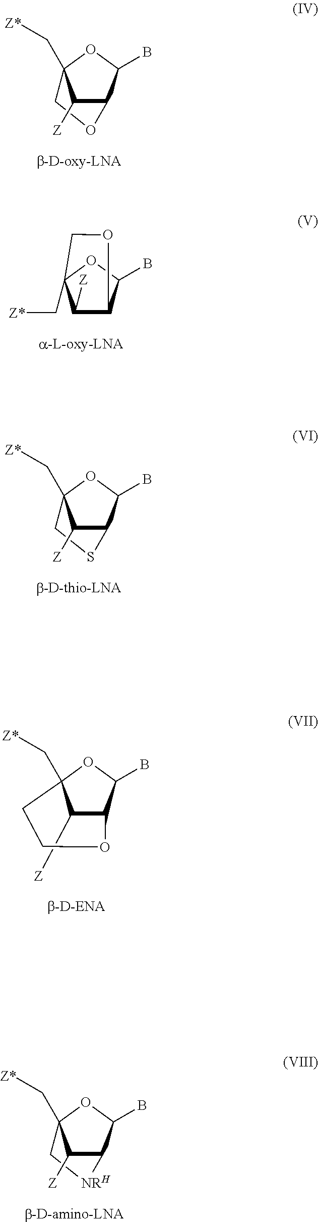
C1([Z])C2C(B)OC1(C[Z*])CO2.C1([Z])C2C(B)OC1(C[Z*])CO2.C1([Z])C2C(B)OC1(C[Z*])CS2.[Z]C1C2C(B)OC1(C[Z*])CCO2.C1([Z])C2C(B)OC1(C[Z*])C[NRH]2
